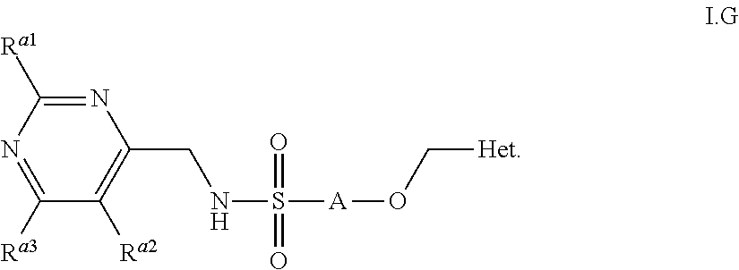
N1=C([Ra1])N=C([Ra3])C([Ra2])=C1CNS(=O)([A]OC[Het])=O
